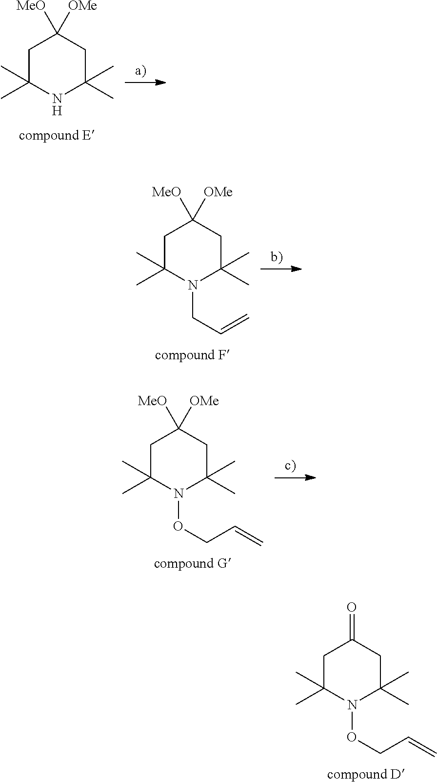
C1C(C)(C)N(OCC=C)C(C)(C)CC1=O.C1C(C)(C)NC(C)(C)CC1([MeO])[OMe].C1C(C)(C)N(CC=C)C(C)(C)CC1([MeO])[OMe].C1C(C)(C)N(OCC=C)C(C)(C)CC1([MeO])[OMe]
